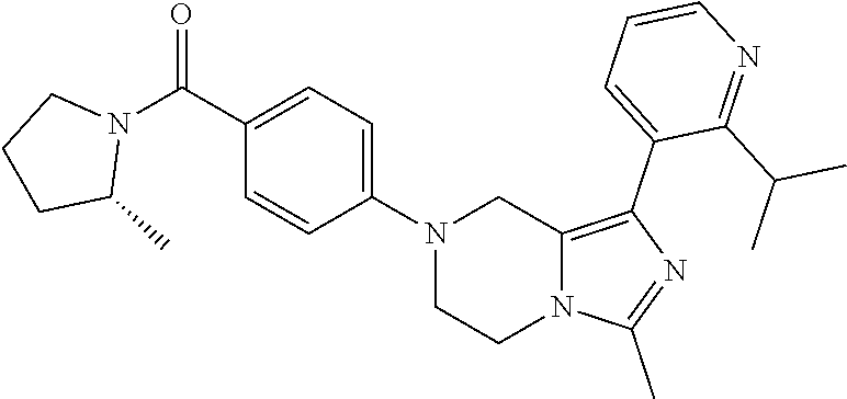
N1(C2=CC=C(C(N3CCCC3C)=O)C=C2)CCN2C(=C(C3=CC=CN=C3C(C)C)N=C2C)C1
